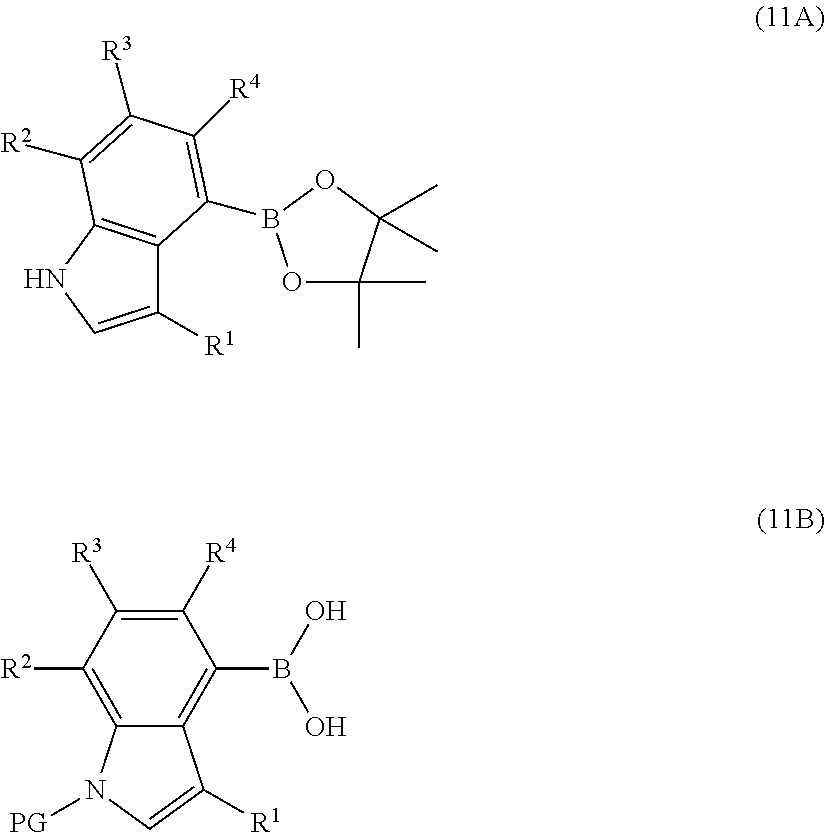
C1([R1])=CNC2=C1C(B1OC(C)(C)C(C)(C)O1)=C([R4])C([R3])=C2[R2].C1([R4])=C([R3])C([R2])=C2C(=C1B(O)O)C([R1])=CN2[PG]
